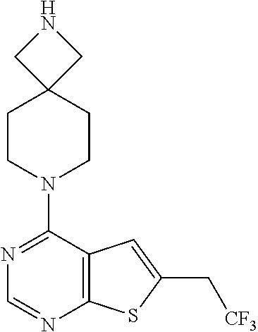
C12=C(C(N3CCC4(CC3)CNC4)=NC=N1)C=C(C[CF3])S2
